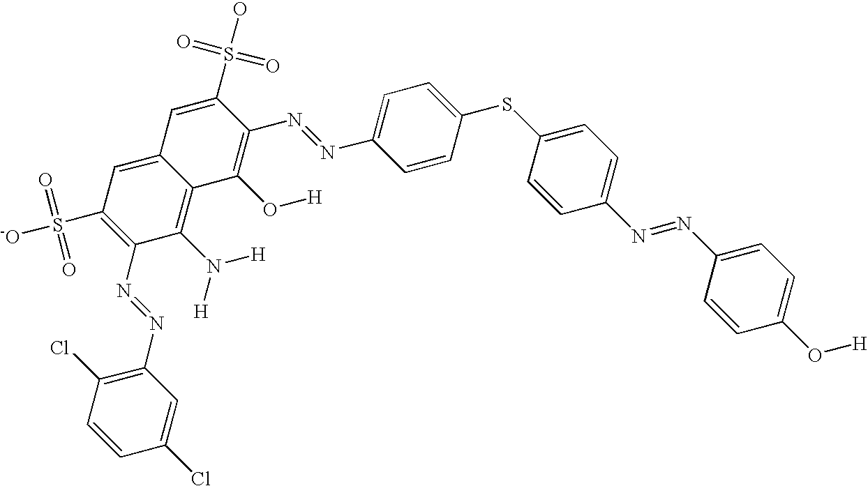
C1(Cl)=CC(N=NC2=C(S(=O)(=O)[-O])C=C3C(=C2N([H])[H])C(O[H])=C(N=NC2=CC=C(SC4=CC=C(N=NC5=CC=C(O[H])C=C5)C=C4)C=C2)C(S(=O)(=O)O)=C3)=C(Cl)C=C1
